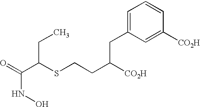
N(O)C(C(SCCC([CO2H])CC1=CC=CC([CO2H])=C1)CC)=O
